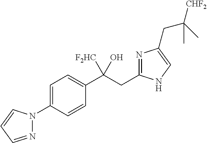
C1=C(N2N=CC=C2)C=CC(C(CC2=NC(CC([CHF2])(C)C)=CN2)([F2HC])O)=C1
